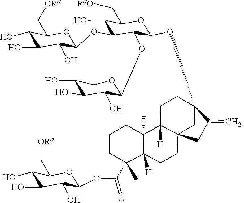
C1(O)C(O)C(OC(C2(C)CCCC3(C)C4([H])CCC5(OC6C(OC7C(O)C(O)C(O)CO7)C(OC7C(O)C(O)C(O)C(C[ORa])O7)C(O)C(C[RaO])O6)C(=C)CC4(CCC23[H])C5)=O)OC(C[ORa])C1O
